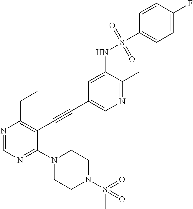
N1(C2=NC=NC(CC)=C2C#CC2=CN=C(C)C(NS(C3=CC=C(F)C=C3)(=O)=O)=C2)CCN(S(=O)(C)=O)CC1
